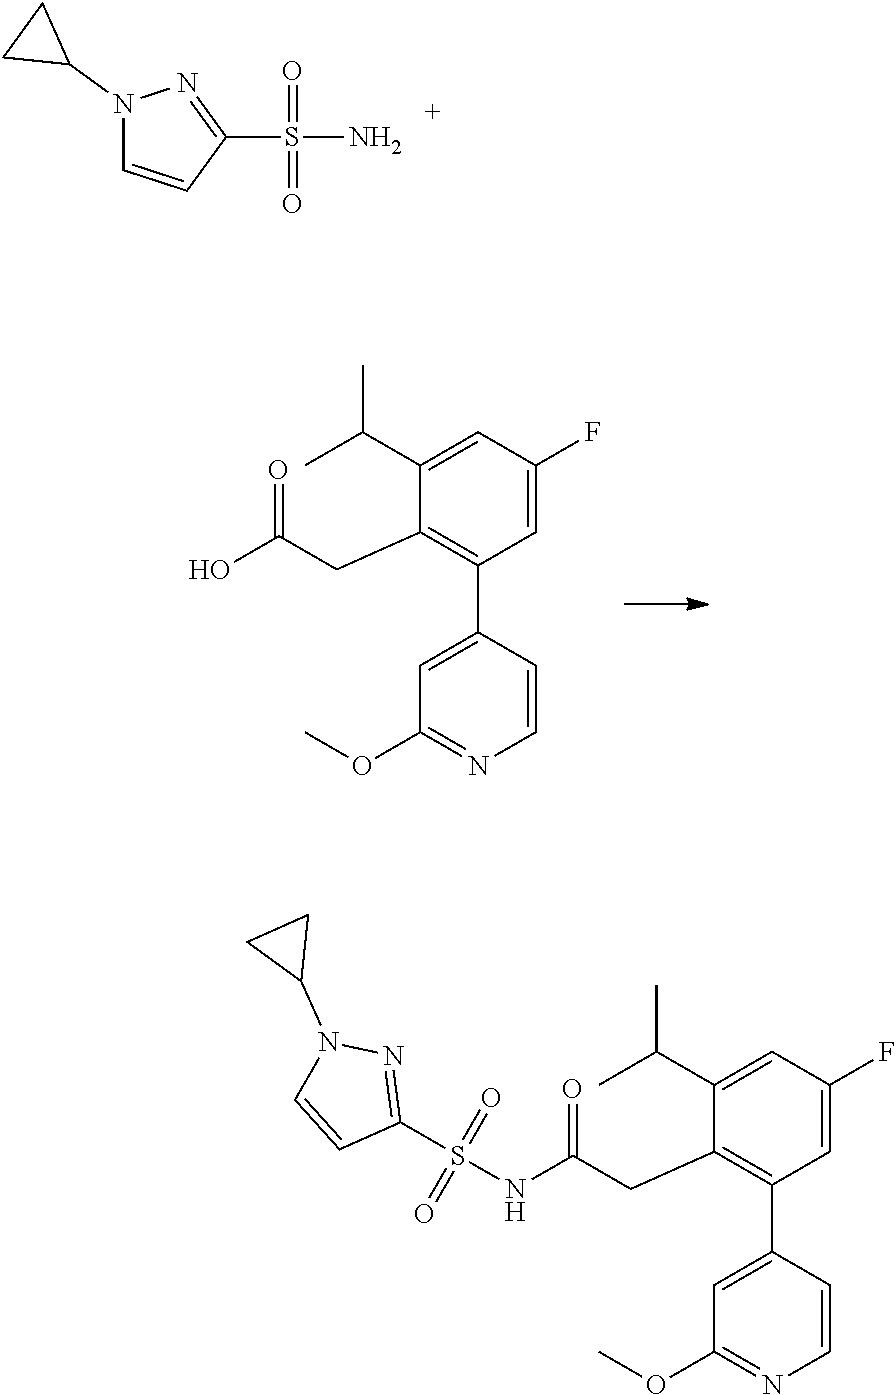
C1=C(F)C=C(C(C)C)C(CC(O)=O)=C1C1=CC(OC)=NC=C1.C1=C(F)C=C(C(C)C)C(CC(NS(C2=NN(C3CC3)C=C2)(=O)=O)=O)=C1C1=CC(OC)=NC=C1.N1(C2CC2)C=CC(S(N)(=O)=O)=N1
